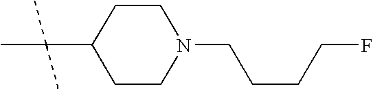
C1CN(CCCCF)CCC1C(C)(C)C
